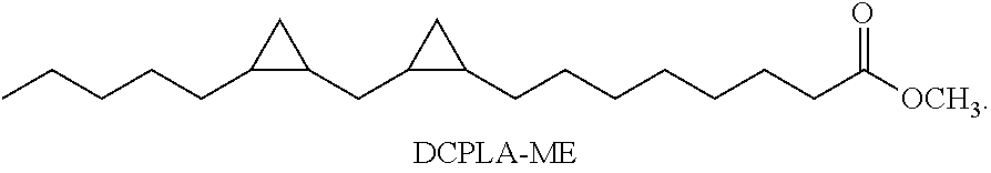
C(CC1CC1CC1CC1CCCCCCCC([OCH3])=O)CCC
